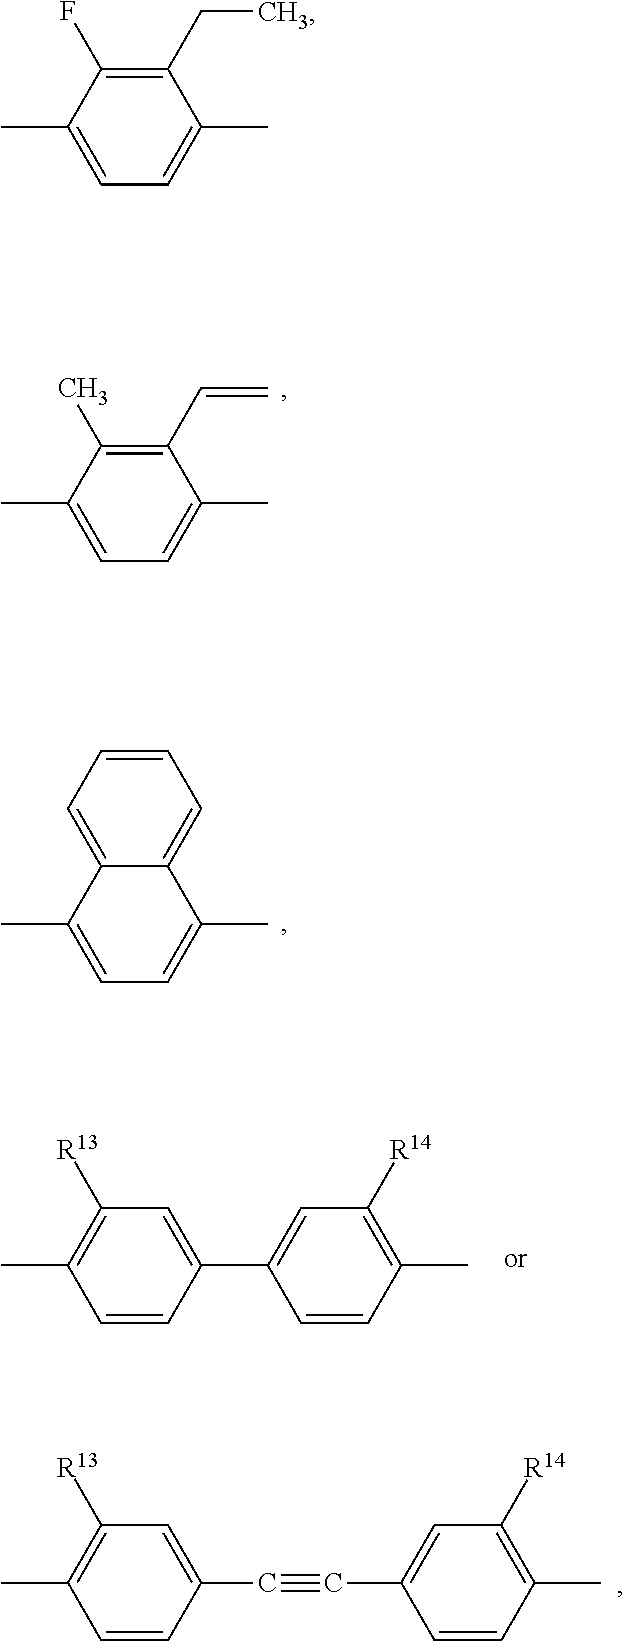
C1=C(C)C(C)=C(C=C)C(C)=C1.C12=CC=CC=C1C(C)=CC=C2C.CC1=C([R13])C=C(C2=CC([R14])=C(C)C=C2)C=C1.CC1=C([R13])C=C(C#CC2=CC([R14])=C(C)C=C2)C=C1.C1=C(C)C(F)=C(CC)C(C)=C1
